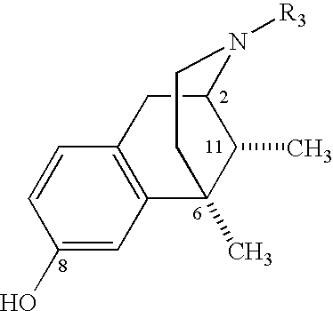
C1(O)=CC2=C(C=C1)CC1C(C)C2(C)CCN1[R3]
